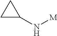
C1C(N[M])C1
